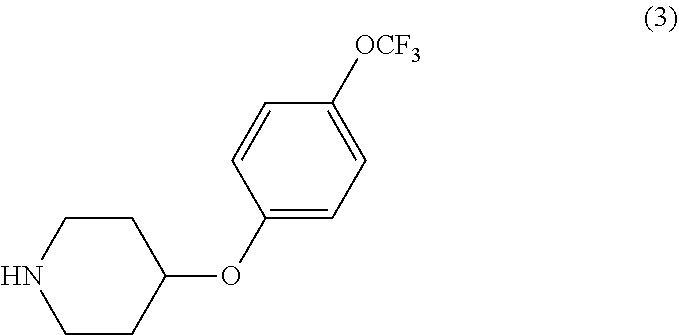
N1CCC(OC2=CC=C([OCF3])C=C2)CC1
